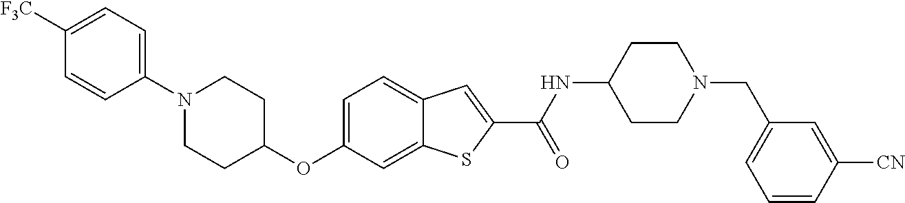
C1=C2C(=CC=C1OC1CCN(C3=CC=C([F3C])C=C3)CC1)C=C(C(=O)NC1CCN(CC3=CC=CC([CN])=C3)CC1)S2
